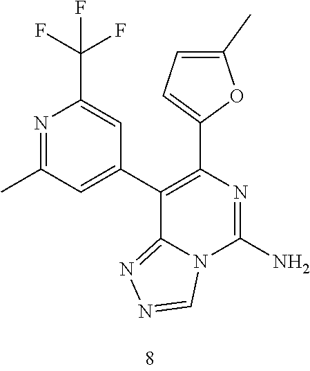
N1=C(C)C=C(C2=C(C3=CC=C(C)O3)N=C(N)N3C2=NN=C3)C=C1C(F)(F)F
